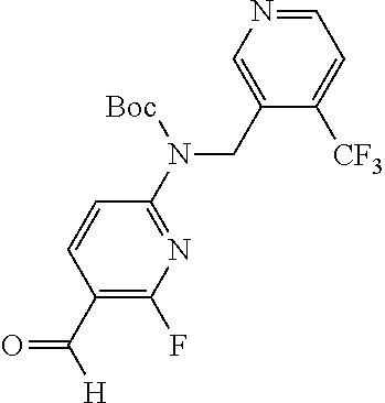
C1(CN(C2=NC(F)=C(C([H])=O)C=C2)[Boc])=CN=CC=C1[CF3]
